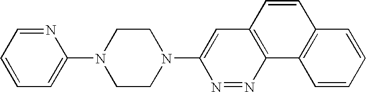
C1=CC=NC(N2CCN(C3=CC4=C(N=N3)C3=C(C=C4)C=CC=C3)CC2)=C1
